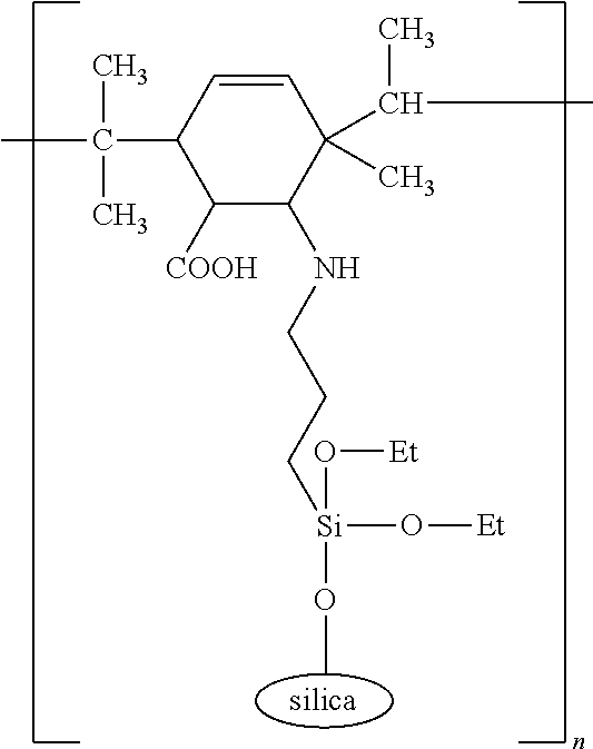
C1([COOH])C(NCCC[Si](O[Et])(OC)O[Et])C(C(C)C)(C)C=CC1C(C)(C)C
